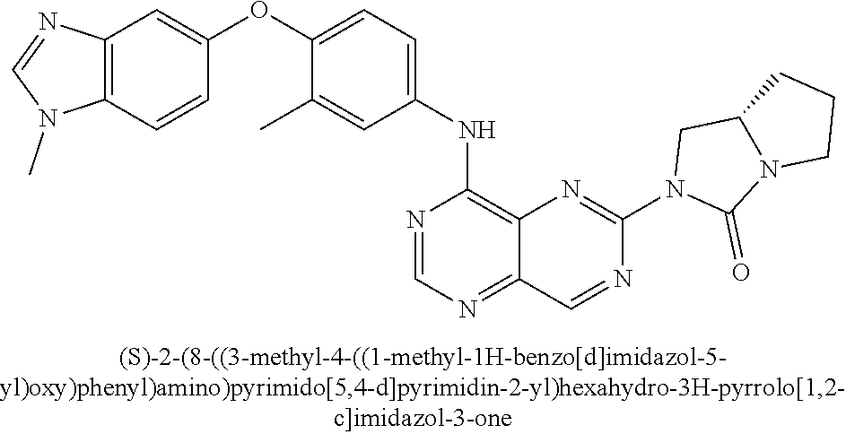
C12=C(C=CC(OC3=CC=C(NC4=C5C(=NC=N4)C=NC(N4C(=O)N6C(C4)CCC6)=N5)C=C3C)=C1)N(C)C=N2
